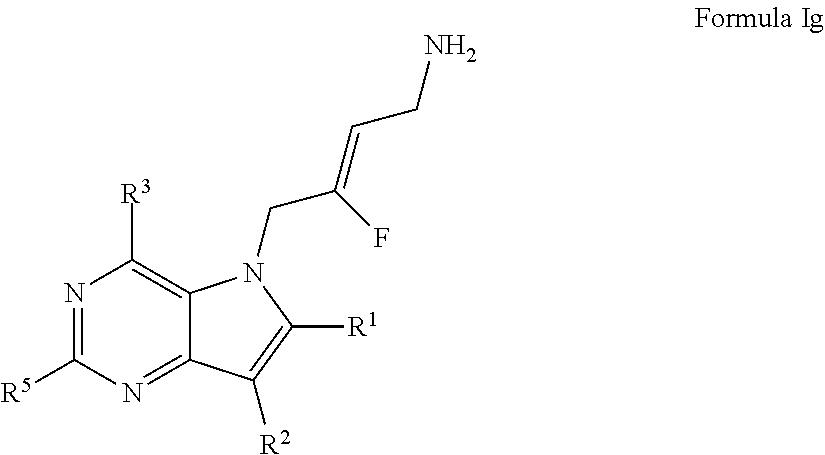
N1=C([R5])N=C2C(=C1[R3])N(CC(=CCN)F)C([R1])=C2[R2]
